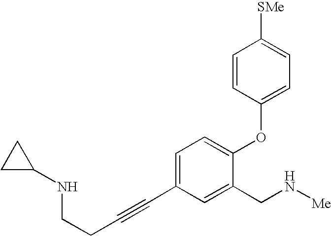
C1=C(C#CCCNC2CC2)C=C(CN[Me])C(OC2=CC=C([SMe])C=C2)=C1
